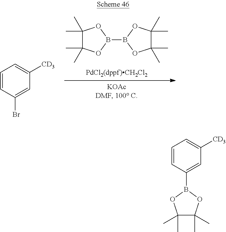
C1=CC(Br)=CC([CD3])=C1.C1(C)(C)C(C)(C)OB(B2OC(C)(C)C(C)(C)O2)O1.C1=CC(B2OC(C)(C)C(C)(C)O2)=CC([CD3])=C1
